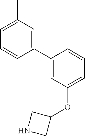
C1(C2=CC(C)=CC=C2)=CC(OC2CNC2)=CC=C1
